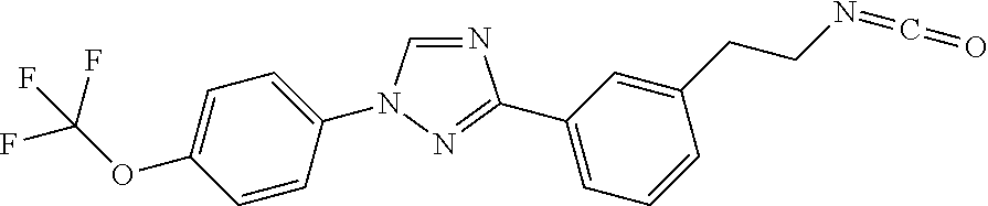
C1=NC(C2=CC=CC(CCN=C=O)=C2)=NN1C1=CC=C(OC(F)(F)F)C=C1
